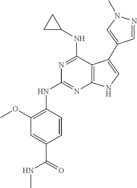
N(C1=NC2=C(C(NC3CC3)=N1)C(C1=CN(C)N=C1)=CN2)C1=C(OC)C=C(C(=O)NC)C=C1
